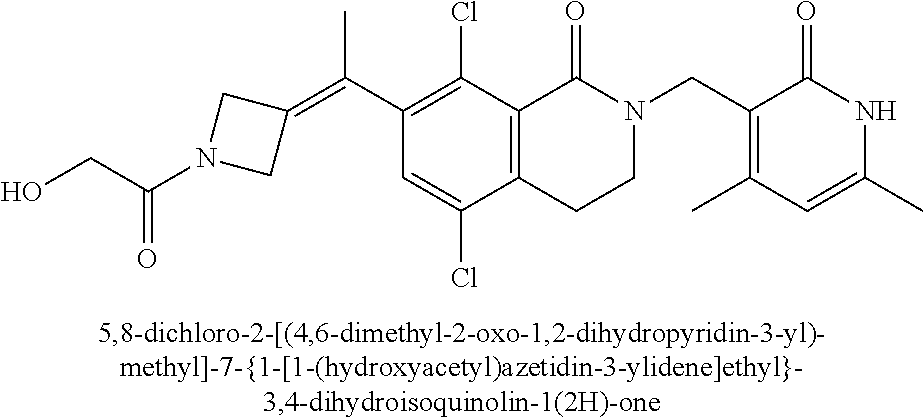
C12=C(C(Cl)=C(C(=C3CN(C(CO)=O)C3)C)C=C1Cl)C(=O)N(CC1=C(C)C=C(C)NC1=O)CC2
